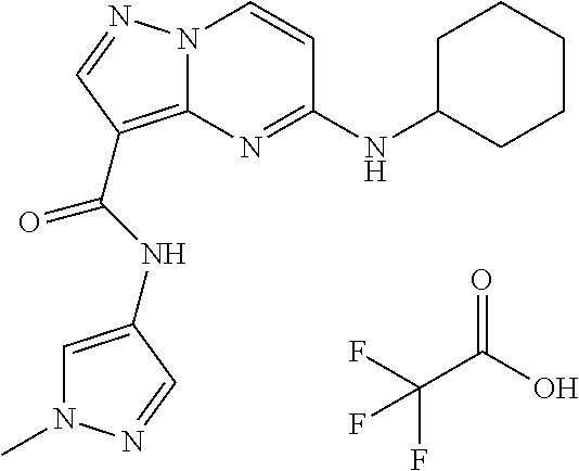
C1=C(NC(=O)C2=C3N(N=C2)C=CC(NC2CCCCC2)=N3)C=NN1C.FC(C(O)=O)(F)F
